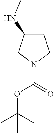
C1C(NC)CN(C(=O)OC(C)(C)C)C1
